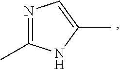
C1(C)=CN=C(C)N1
